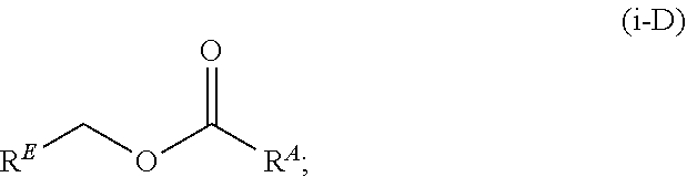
[RE]COC([RA])=O
